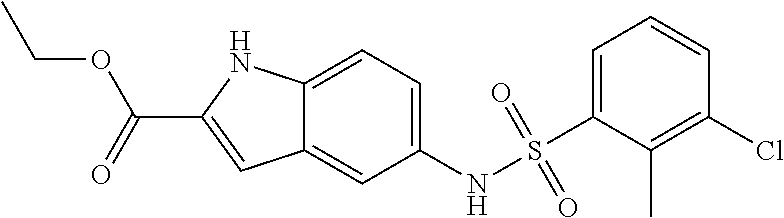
C1(NS(C2=CC=CC(Cl)=C2C)(=O)=O)=CC=C2C(=C1)C=C(C(=O)OCC)N2
